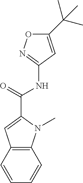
C1(C(C)(C)C)=CC(NC(C2=CC3=C(N2C)C=CC=C3)=O)=NO1
